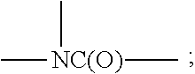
C[NC(O)](C)C
